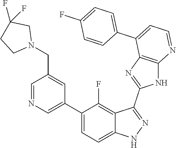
C1=NC=C(C2=CC=C3C(=C2F)C(C2=NC4=C(N2)N=CC=C4C2=CC=C(F)C=C2)=NN3)C=C1CN1CC(F)(F)CC1
